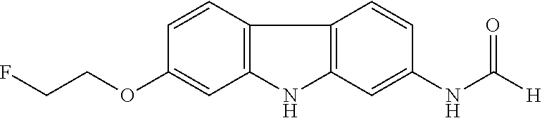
FCCOC1=CC2=C(C=C1)C1=C(N2)C=C(NC([H])=O)C=C1
